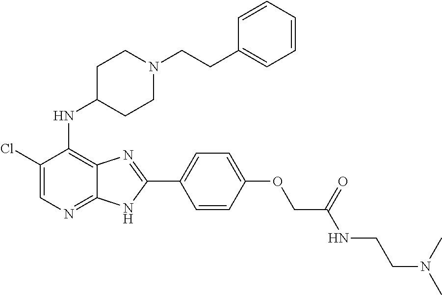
C1(Cl)=CN=C2C(=C1NC1CCN(CCC3=CC=CC=C3)CC1)N=C(C1=CC=C(OCC(NCCN(C)C)=O)C=C1)N2
